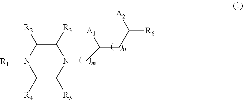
N1(CC([A1])CC([R6])[A2])C([R3])C([R2])N([R1])C([R4])C1[R5]
